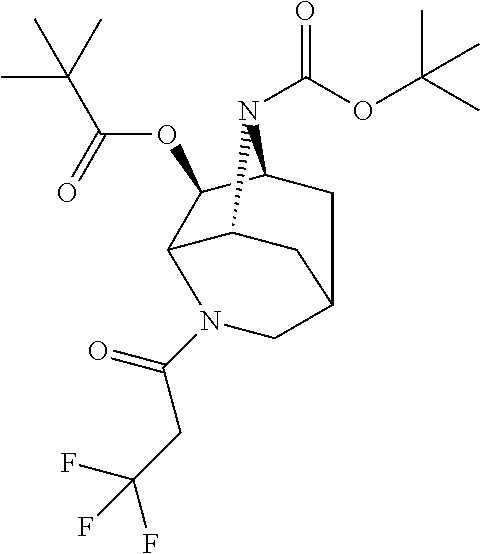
C1(OC(=O)C(C)(C)C)C2CC3CC(C1N(C(=O)CC(F)(F)F)C3)N2C(OC(C)(C)C)=O
